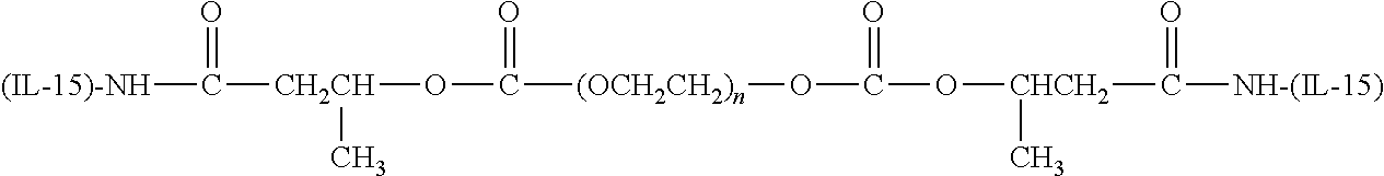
[(IL-15)-NH]C([CH2CH](OC(=O)[(OCH2CH2)n]OC(=O)O[CHCH2](C)C(=O)[NH-(IL-15)])C)=O
